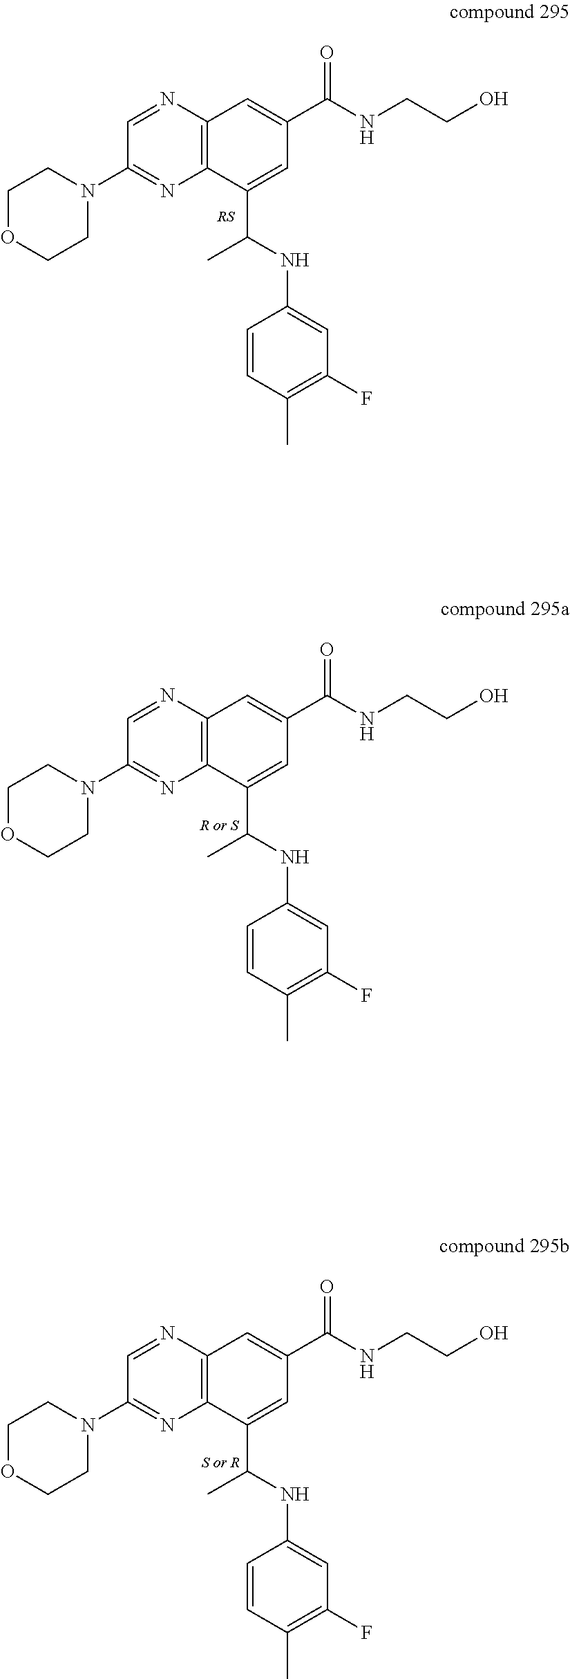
C1OCCN(C2=NC3=C(N=C2)C=C(C(=O)NCCO)C=C3C(NC2=CC(F)=C(C)C=C2)C)C1.C1OCCN(C2=NC3=C(N=C2)C=C(C(=O)NCCO)C=C3C(NC2=CC(F)=C(C)C=C2)C)C1.C1OCCN(C2=NC3=C(N=C2)C=C(C(=O)NCCO)C=C3C(NC2=CC(F)=C(C)C=C2)C)C1
